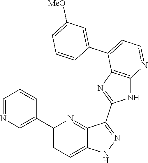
C1(C2=CN=CC=C2)=CC=C2C(=N1)C(C1=NC3=C(N1)N=CC=C3C1=CC([MeO])=CC=C1)=NN2
